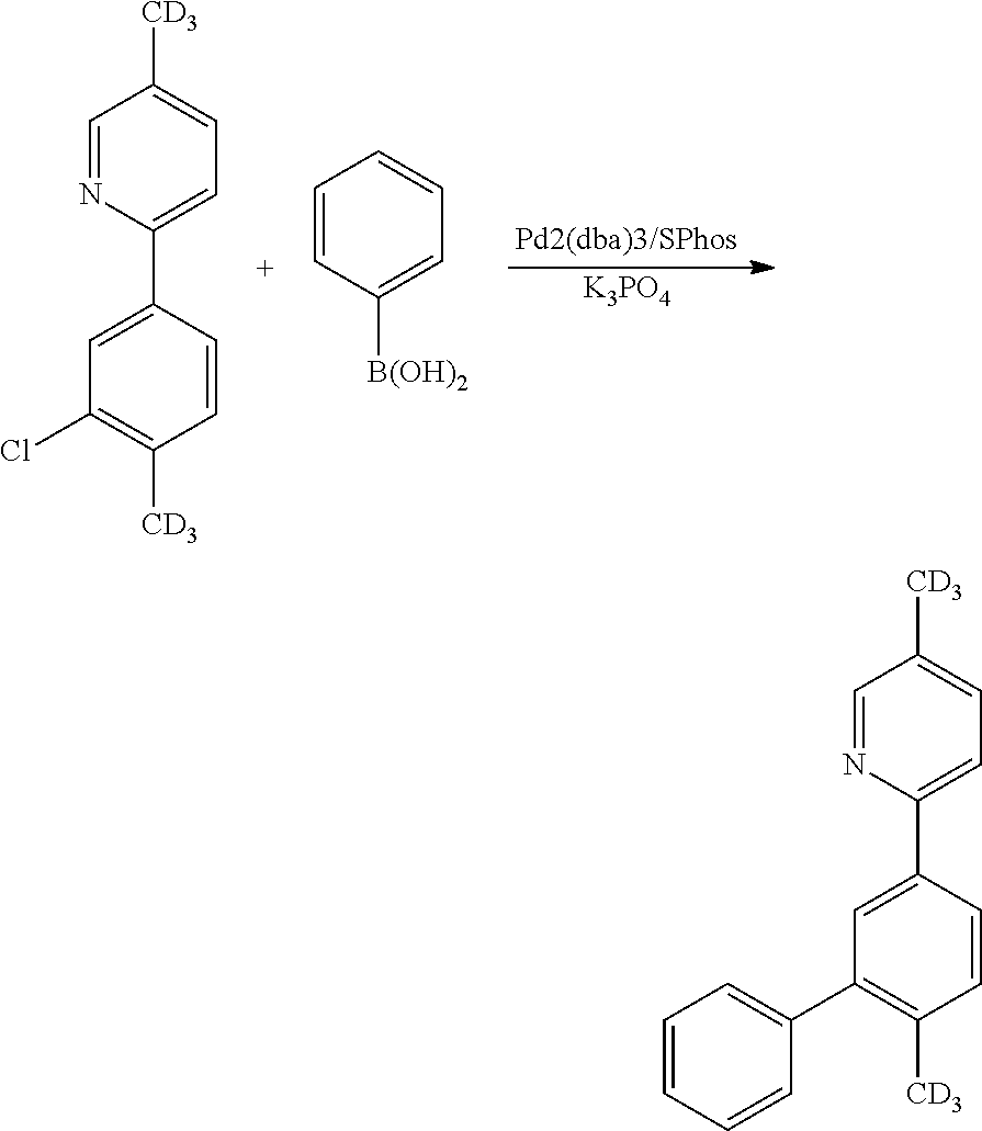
[K3PO4].C1=NC(C2=CC(Cl)=C([CD3])C=C2)=CC=C1[CD3].C1=CC([B(OH)2])=CC=C1.C1=NC(C2=CC(C3=CC=CC=C3)=C([CD3])C=C2)=CC=C1[CD3]
